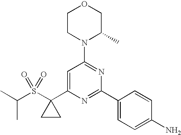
C(S(C1(C2=CC(N3C(C)COCC3)=NC(C3=CC=C(N)C=C3)=N2)CC1)(=O)=O)(C)C
